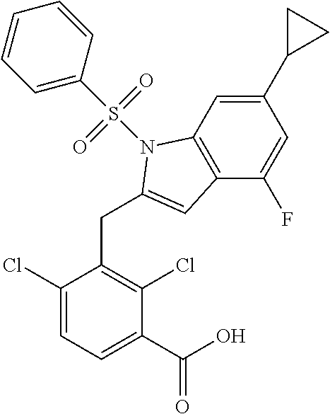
C1(C(O)=O)=CC=C(Cl)C(CC2=CC3=C(C=C(C4CC4)C=C3F)N2S(=O)(=O)C2=CC=CC=C2)=C1Cl
